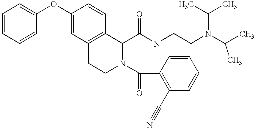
C1=CC=CC(OC2=CC3=C(C=C2)C(C(NCCN(C(C)C)C(C)C)=O)N(C(C2=C(C#N)C=CC=C2)=O)CC3)=C1
